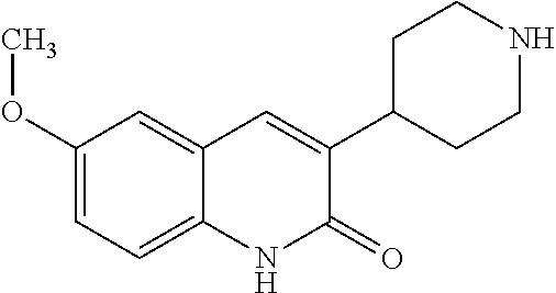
C1(OC)=CC=C2C(=C1)C=C(C1CCNCC1)C(=O)N2
